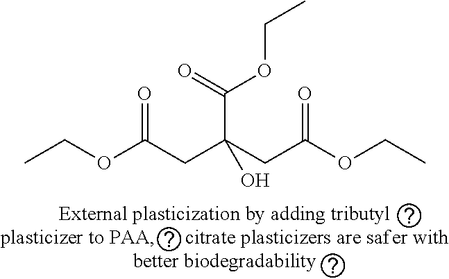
CCOC(CC(CC(OCC)=O)(C(=O)OCC)O)=O
